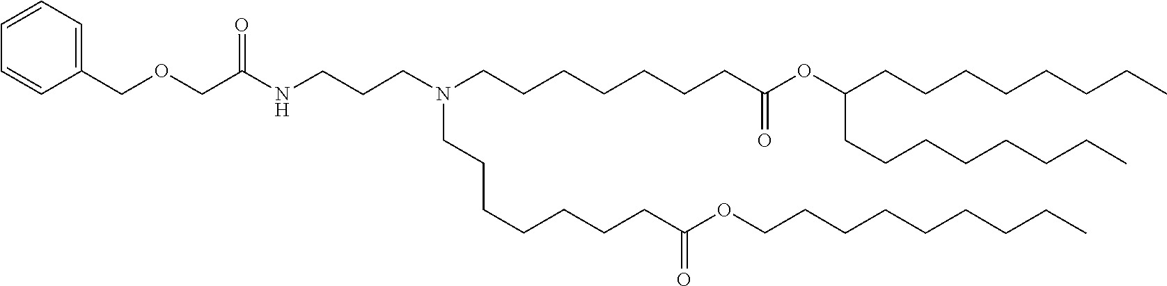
C(C(=O)OCCCCCCCCC)CCCCCCN(CCCCCCCC(OC(CCCCCCCC)CCCCCCCC)=O)CCCNC(COCC1=CC=CC=C1)=O
